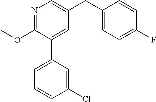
C1(OC)=NC=C(CC2=CC=C(F)C=C2)C=C1C1=CC=CC(Cl)=C1
